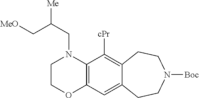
C1COC2=C(N1CC([Me])C[MeO])C([cPr])=C1C(=C2)CCN([Boc])CC1
